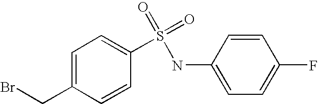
C1=C(CBr)C=CC(S(NC2=CC=C(F)C=C2)(=O)=O)=C1
